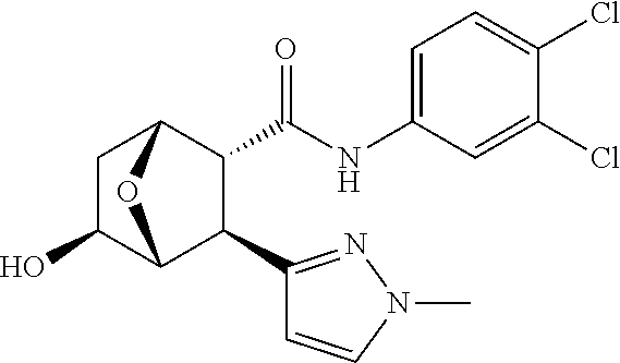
C1C(O)C2C(C3=NN(C)C=C3)C(C(NC3=CC=C(Cl)C(Cl)=C3)=O)C1O2
